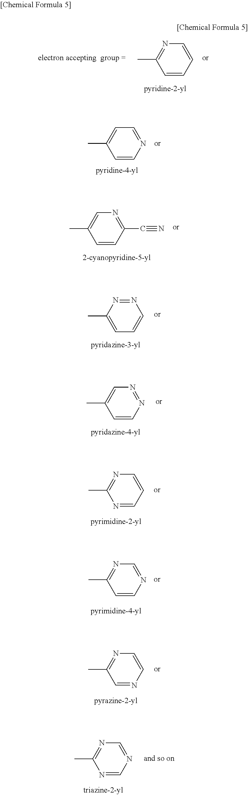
N1=C(C)C=CC=C1.C1=C(C)C=CN=C1.C1=NC=NC(C)=N1.C1=C(C)C=CC(C#N)=N1.N1=NC(C)=CC=C1.N1=NC=CC(C)=C1.C1=CC=NC(C)=N1.C1=NC=CC(C)=N1.C1=CN=CC(C)=N1
